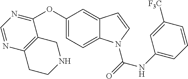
C1(OC2=CC=C3C(=C2)C=CN3C(=O)NC2=CC=CC([F3C])=C2)=NC=NC2=C1CNCC2
